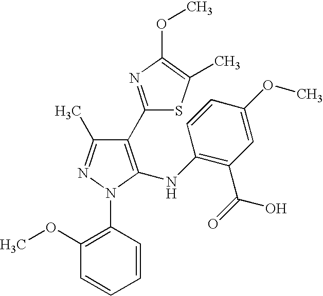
C1(C2=NC(OC)=C(C)S2)=C(NC2=C(C(=O)O)C=C(OC)C=C2)N(C2=C(OC)C=CC=C2)N=C1C
